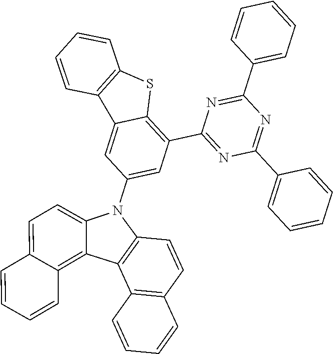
C1=CC=CC(C2=NC(C3=CC=CC=C3)=NC(C3=C4C(=CC(N5C6=CC=C7C(=C6C6=C5C=CC5=C6C=CC=C5)C=CC=C7)=C3)C3=C(S4)C=CC=C3)=N2)=C1
